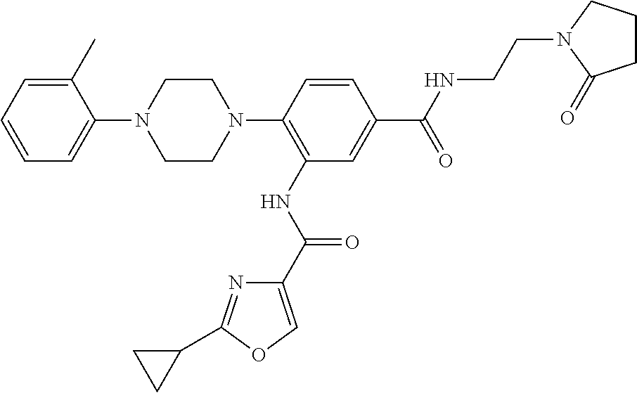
C1=CC=C(C)C(N2CCN(C3=C(NC(C4=COC(C5CC5)=N4)=O)C=C(C(=O)NCCN4CCCC4=O)C=C3)CC2)=C1
